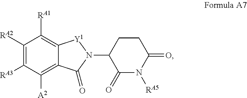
C1([RA2])=C([RA3])C([A2])=C2C(=C1[RA1])[Y1]N(C1C(=O)N([RA5])C(=O)CC1)C2=O
